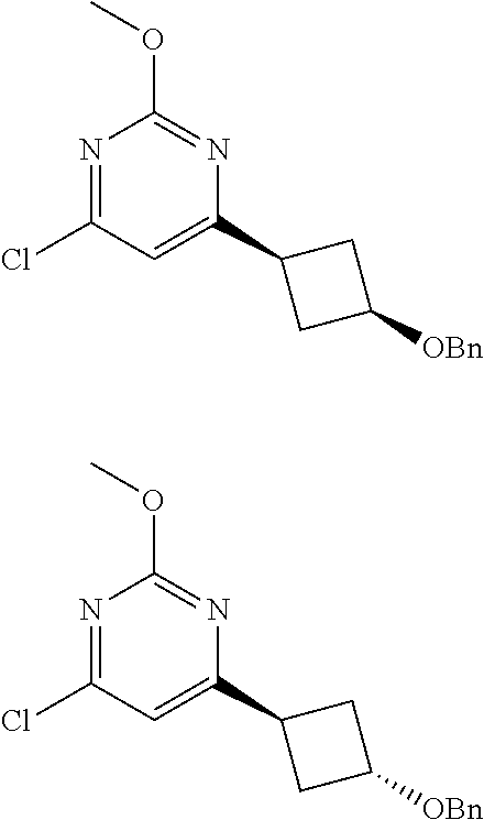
N1=C(Cl)C=C(C2CC([OBn])C2)N=C1OC.N1=C(Cl)C=C(C2CC([OBn])C2)N=C1OC
